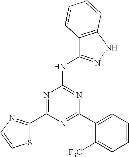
N1=C(C2=CC=CC=C2[F3C])N=C(NC2=NNC3=C2C=CC=C3)N=C1C1=NC=CS1
